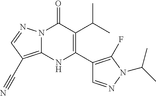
N12C(=C(C#N)C=N1)NC(C1=C(F)N(C(C)C)N=C1)=C(C(C)C)C2=O
